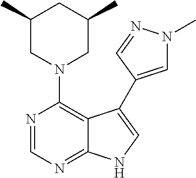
N1(C2=C3C(=NC=N2)NC=C3C2=CN(C)N=C2)CC(C)CC(C)C1
